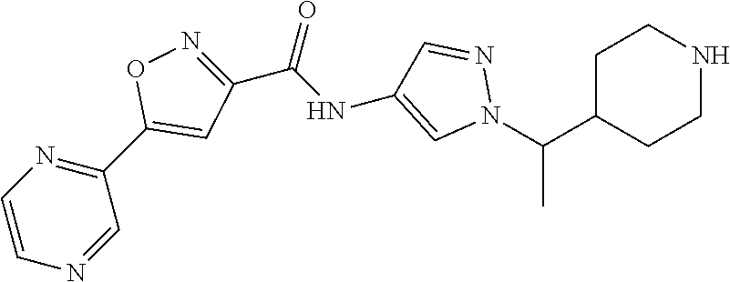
C(C)(N1N=CC(NC(C2=NOC(C3=NC=CN=C3)=C2)=O)=C1)C1CCNCC1
